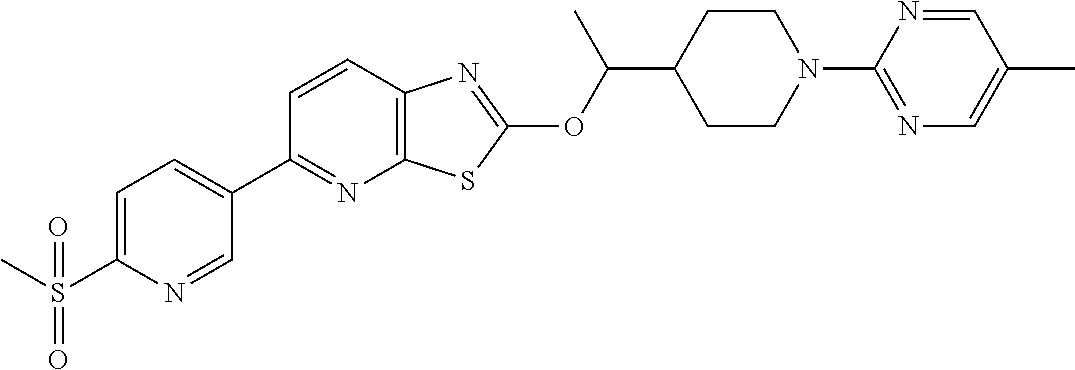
C1=CC2=C(N=C1C1=CC=C(S(C)(=O)=O)N=C1)SC(OC(C1CCN(C3=NC=C(C)C=N3)CC1)C)=N2
